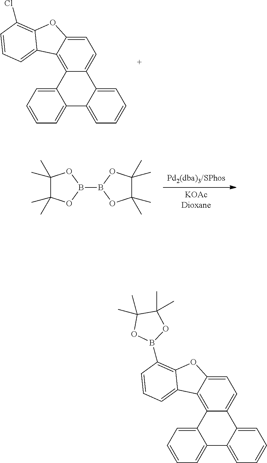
[Pd2(dba)3/SPhos].[KOAcDioxane].C1(C)(C)C(C)(C)OB(B2OC(C)(C)C(C)(C)O2)O1.C12=CC=CC=C1C1=CC=CC=C1C1=CC=C3C(=C21)C1=CC=CC(Cl)=C1O3.C12=CC=CC=C1C1=CC=CC=C1C1=CC=C3C(=C21)C1=CC=CC(B2OC(C)(C)C(C)(C)O2)=C1O3
